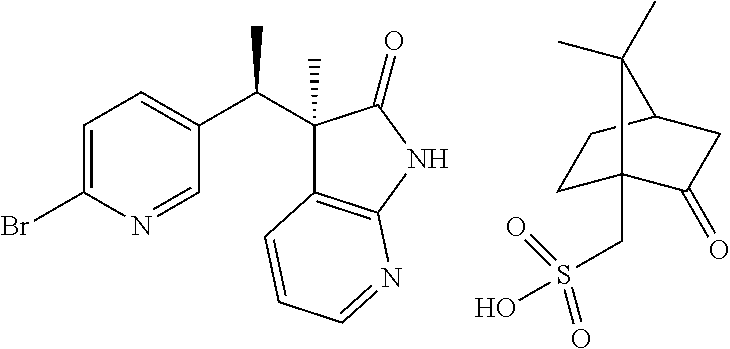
C1=C(Br)N=CC(C(C2(C)C3=C(NC2=O)N=CC=C3)C)=C1.C1C2(CS(O)(=O)=O)C(=O)CC(C1)C2(C)C
